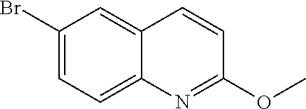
C1(Br)=CC=C2C(=C1)C=CC(OC)=N2
